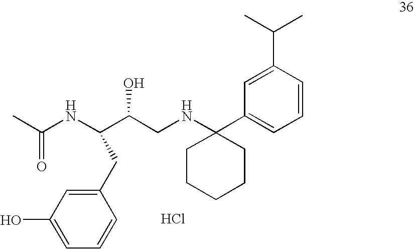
CC(NC(C(CNC1(C2=CC=CC(C(C)C)=C2)CCCCC1)O)CC1=CC(O)=CC=C1)=O.Cl
